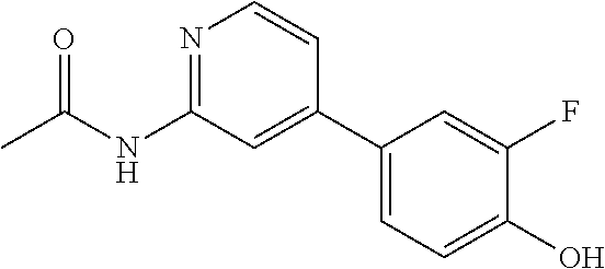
N1=C(NC(C)=O)C=C(C2=CC=C(O)C(F)=C2)C=C1
